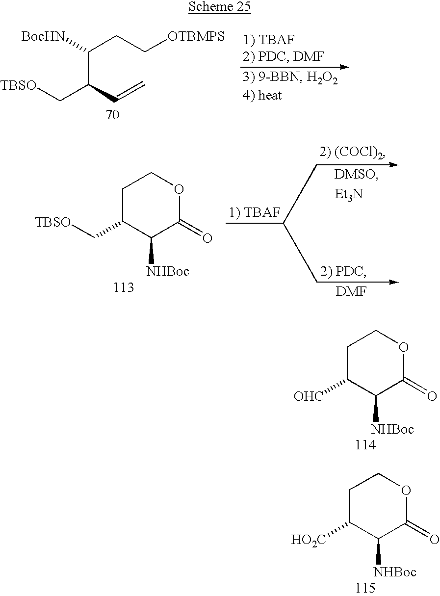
C(C(C=C)C[TBSO])(CC[OTBMPS])[BocHN].C1C(C[TBSO])C([NHBoc])C(=O)OC1.[Et3N].[DMF].C1C([OHC])C([NHBoc])C(=O)OC1.C1C([HO2C])C([NHBoc])C(=O)OC1
